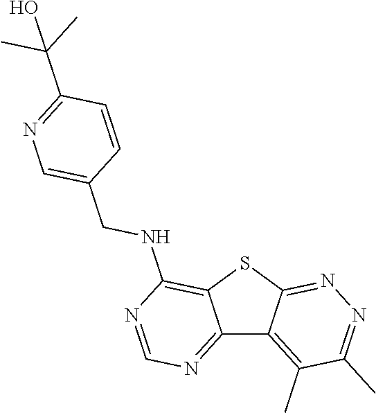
C12=NC=NC(NCC3=CN=C(C(C)(C)O)C=C3)=C1SC1=NN=C(C)C(C)=C21
